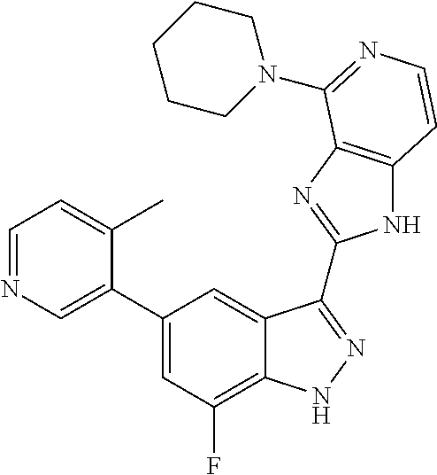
C1=C(C2=CC(F)=C3C(=C2)C(C2=NC4=C(N2)C=CN=C4N2CCCCC2)=NN3)C(C)=CC=N1
